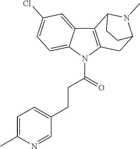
C12=CC(Cl)=CC=C1N(C(CCC1=CC=C(C)N=C1)=O)C1=C2C2N(C)C(C1)CC2
